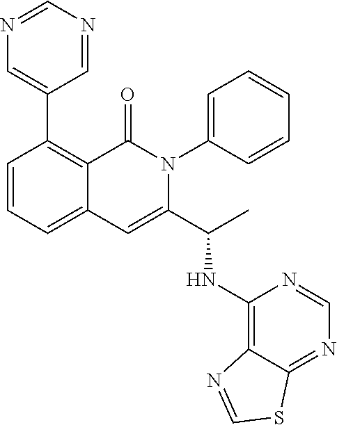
C1(C2=CN=CN=C2)=C2C(=CC=C1)C=C(C(C)NC1=C3C(=NC=N1)SC=N3)N(C1=CC=CC=C1)C2=O
